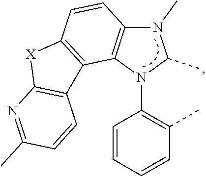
C1=CC=CC(C)=C1N1C(C)N(C)C2=C1C1=C(C=C2)[X]C2=C1C=CC(C)=N2
